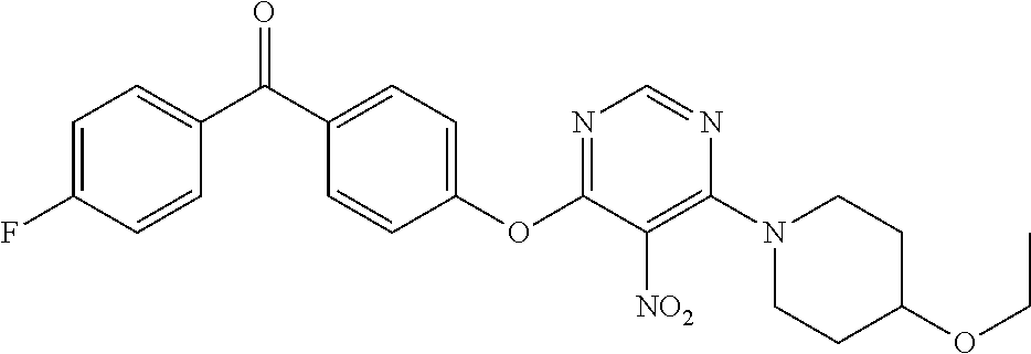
C1(OC2=NC=NC(N3CCC(OCC)CC3)=C2[NO2])=CC=C(C(C2=CC=C(F)C=C2)=O)C=C1
